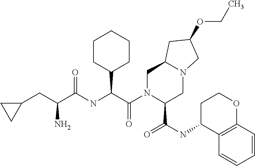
C(C(=O)NC(C(N1C(C(NC2C3=C(OCC2)C=CC=C3)=O)CN2C(C1)CC(OCC)C2)=O)C1CCCCC1)(CC1CC1)N
